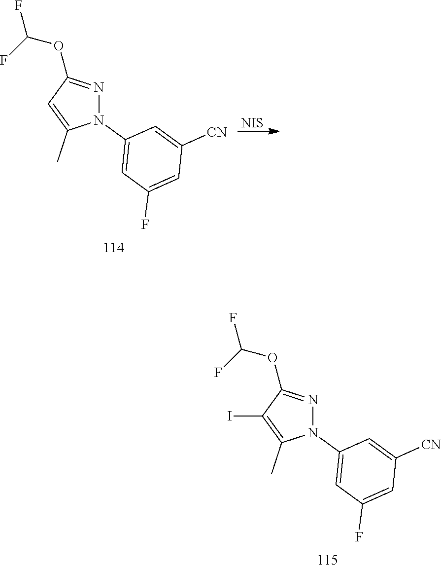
FC(OC1=NN(C2=CC(F)=CC([CN])=C2)C(C)=C1I)F.FC(OC1=NN(C2=CC(F)=CC([CN])=C2)C(C)=C1)F.[NIS]
